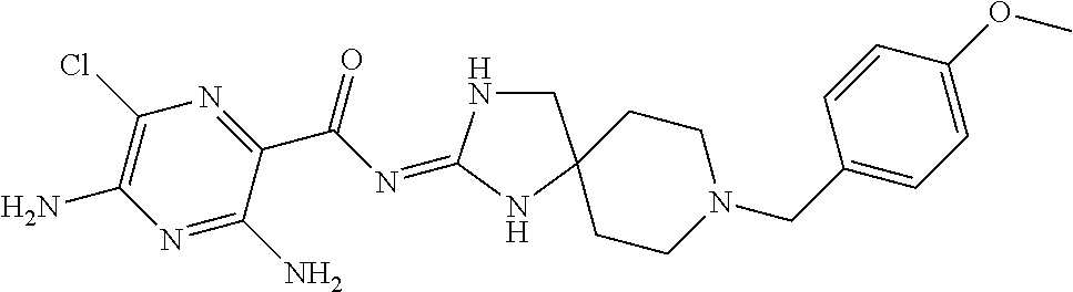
C1NC(=NC(C2=NC(Cl)=C(N)N=C2N)=O)NC12CCN(CC1=CC=C(OC)C=C1)CC2
